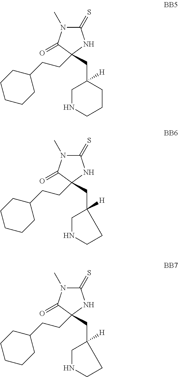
C1(=S)N(C)C(=O)C(CC2([H])CNCCC2)(CCC2CCCCC2)N1.C1(=S)N(C)C(=O)C(CC2([H])CNCC2)(CCC2CCCCC2)N1.C1(=S)N(C)C(=O)C(CC2([H])CNCC2)(CCC2CCCCC2)N1
